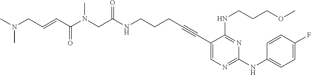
C1(C#CCCCNC(CN(C(C=CCN(C)C)=O)C)=O)=CN=C(NC2=CC=C(F)C=C2)N=C1NCCCOC
